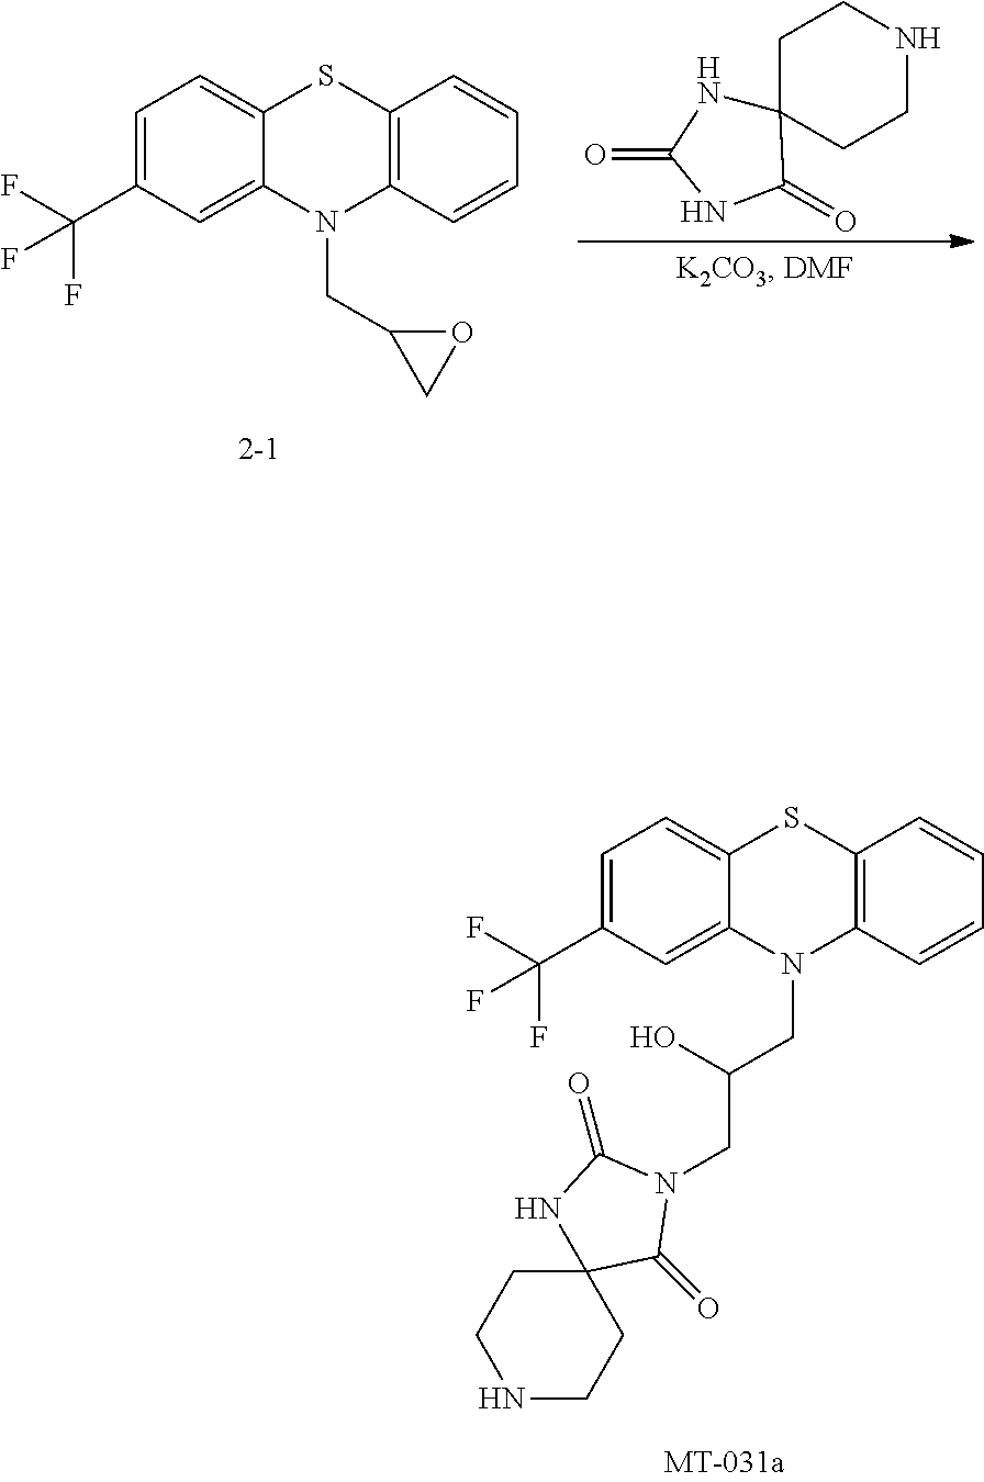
C1C2(CCNC1)NC(=O)NC2=O.C1=C(C(F)(F)F)C=C2C(=C1)SC1=C(N2CC2CO2)C=CC=C1.C1=C(C(F)(F)F)C=C2C(=C1)SC1=C(N2CC(CN2C(=O)NC3(C2=O)CCNCC3)O)C=CC=C1
